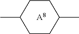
[A8].CC1CCC(C)CC1
